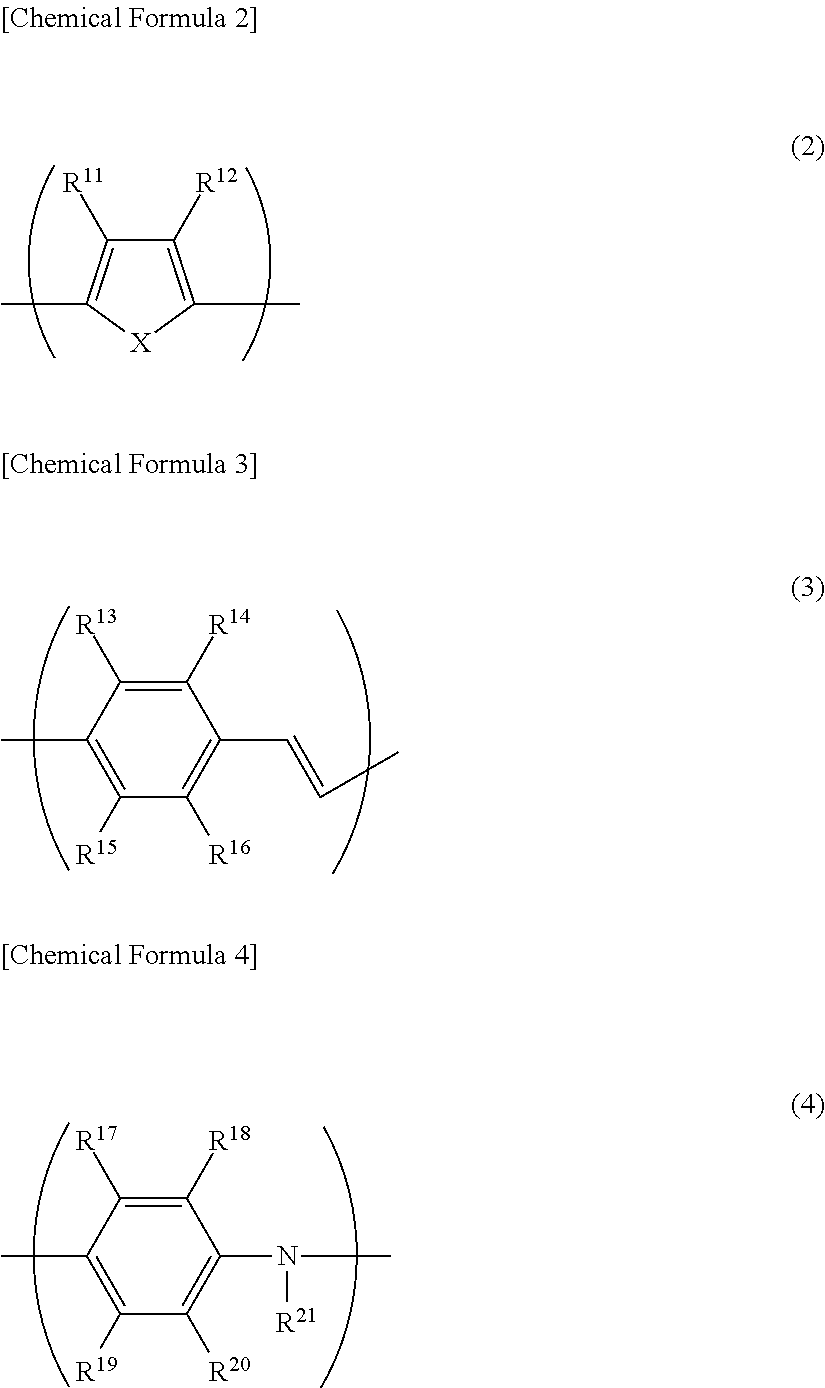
C1([R12])=C(C)[X]C(C)=C1[R11].C1([R15])=C(C)C([R13])=C([R14])C(C=CC)=C1[R16].C1([R19])=C(C)C([R17])=C([R18])C(N(C)[R21])=C1[R20]
